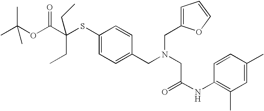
C1=C(SC(C(OC(C)(C)C)=O)(CC)CC)C=CC(CN(CC(NC2=C(C)C=C(C)C=C2)=O)CC2=CC=CO2)=C1
